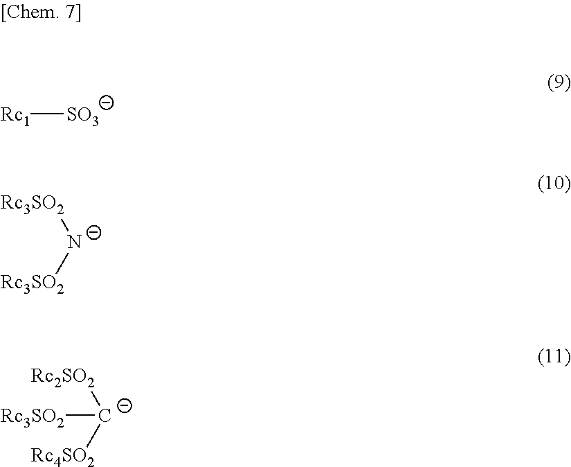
[Rc1][SO3].[Rc3SO2][N-][Rc3SO2].[Rc2SO2][C-]([Rc4SO2])[Rc3SO2]
